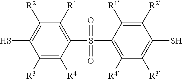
SC1=C([R2])C([R1])=C(S(C2=C([R4])C([R3])=C(S)C([R2])=C2[R1])(=O)=O)C([R4])=C1[R3]
